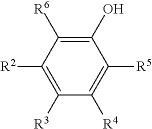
C1([R2])=C([R3])C([R4])=C([R5])C(O)=C1[R6]
